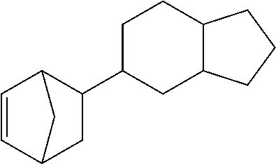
C1=CC2C(C3CC4C(CC3)CCC4)CC1C2
